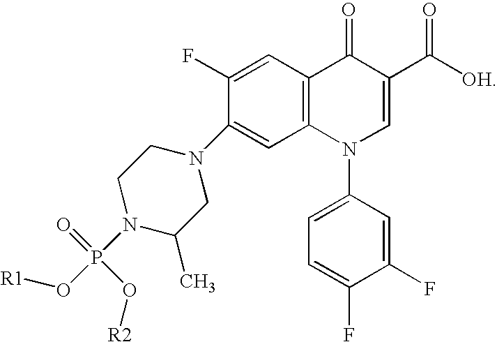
C1(C([OH])=O)=CN(C2=CC=C(F)C(F)=C2)C2=C(C1=O)C=C(F)C(N1CCN(P(O[R1])(O[R2])=O)C(C)C1)=C2
